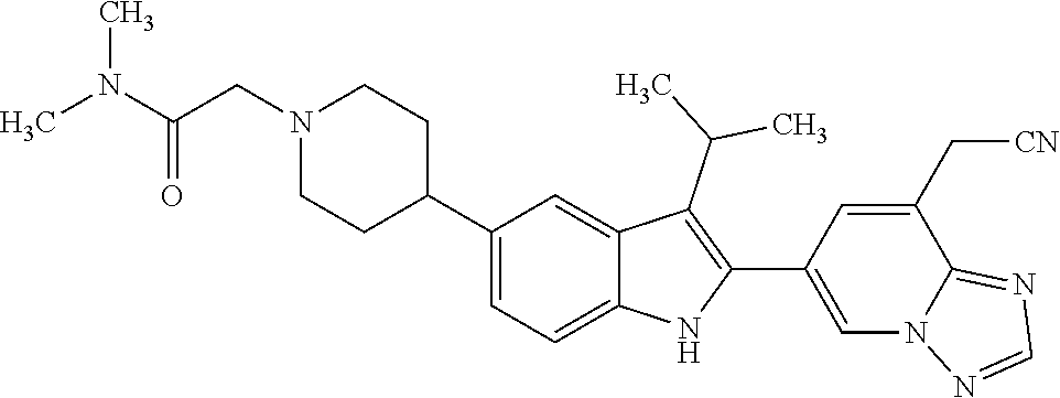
N1(CC(=O)N(C)C)CCC(C2=CC=C3C(=C2)C(C(C)C)=C(C2=CN4C(=NC=N4)C(C[CN])=C2)N3)CC1
